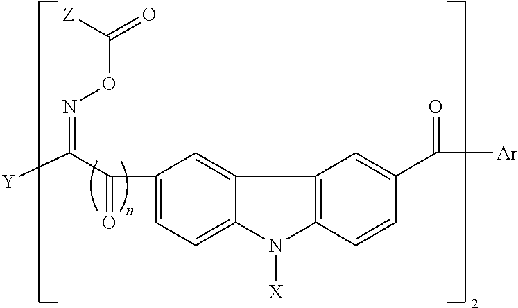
C1(C(=O)C([Y])=NOC(=O)[Z])=CC=C2C(=C1)C1=C(C=CC(C([Ar])=O)=C1)N2[X]
